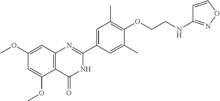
C12=C(C=C(OC)C=C1OC)N=C(C1=CC(C)=C(OCCNC3=NOC=C3)C(C)=C1)NC2=O
